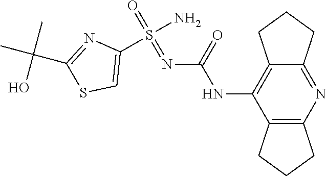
N(C1=C2C(=NC3=C1CCC3)CCC2)C(N=S(=O)(N)C1=CSC(C(C)(C)O)=N1)=O
